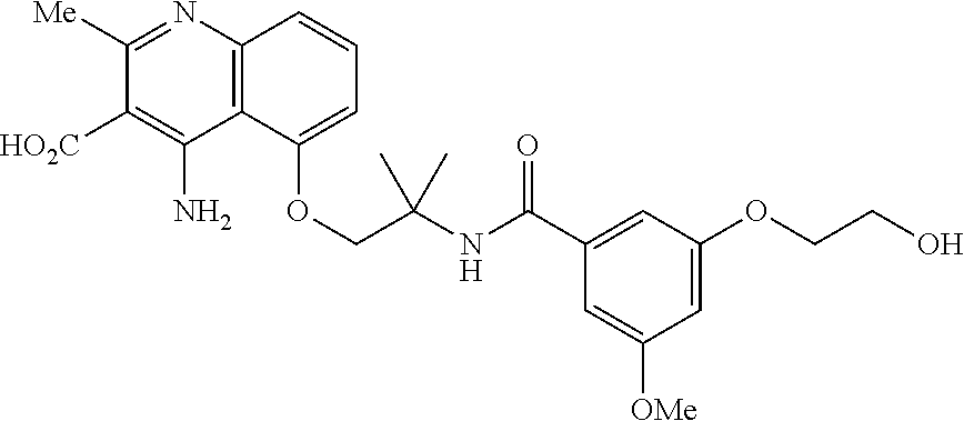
C1([Me])=NC2=C(C(N)=C1[HO2C])C(OCC(C)(NC(C1=CC(OCCO)=CC([OMe])=C1)=O)C)=CC=C2
